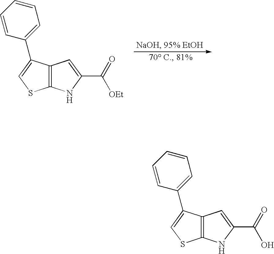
C12=C(C=C(C([OEt])=O)N1)C(C1=CC=CC=C1)=CS2.C12=C(C=C(C(O)=O)N1)C(C1=CC=CC=C1)=CS2
